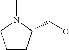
C1CC(CO)N(C)C1
